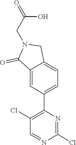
N1=CC(Cl)=C(C2=CC=C3C(=C2)C(=O)N(CC(=O)O)C3)N=C1Cl
